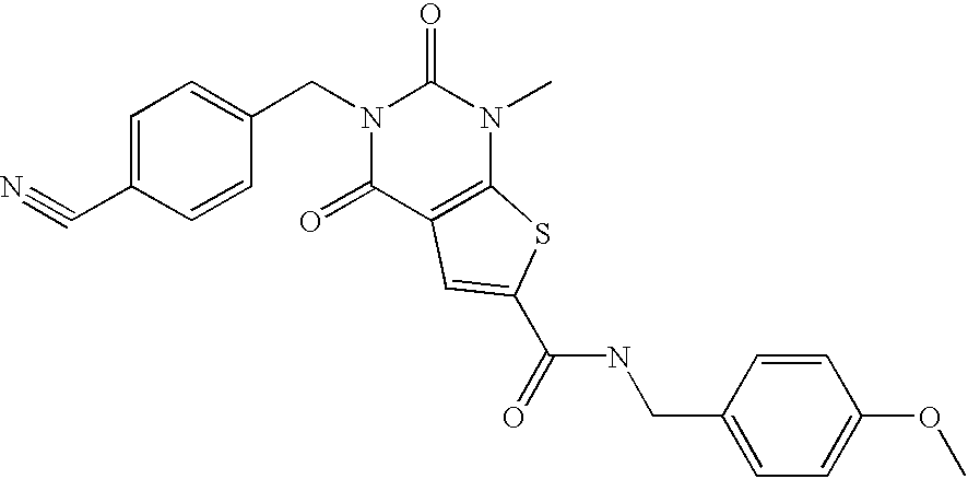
N1(CC2=CC=C(C#N)C=C2)C(=O)C2=C(N(C)C1=O)SC(C(NCC1=CC=C(OC)C=C1)=O)=C2
